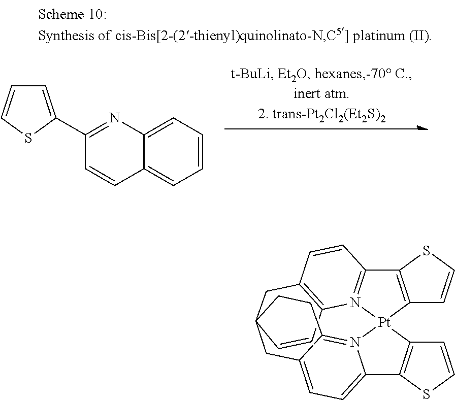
C1=C(C2=NC3=CC=CC=C3C=C2)SC=C1.C12=C([Pt]34N5=C1C=CC1=C5C=CC5(CCC6=N3C(=CC=C6C5)C3=C4C=CS3)C1)C=CS2
